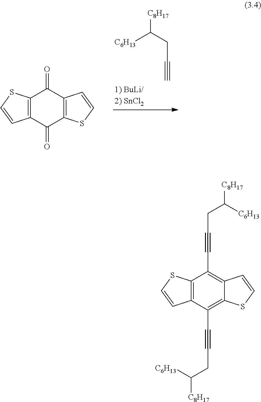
[C8H17]C(CC#C)[C6H13].C12=C(C(=O)C3=C(C1=O)C=CS3)C=CS2.C12=C(C(C#CCC([C8H17])[C6H13])=C3C(=C1C#CCC([C8H17])[C6H13])C=CS3)C=CS2
